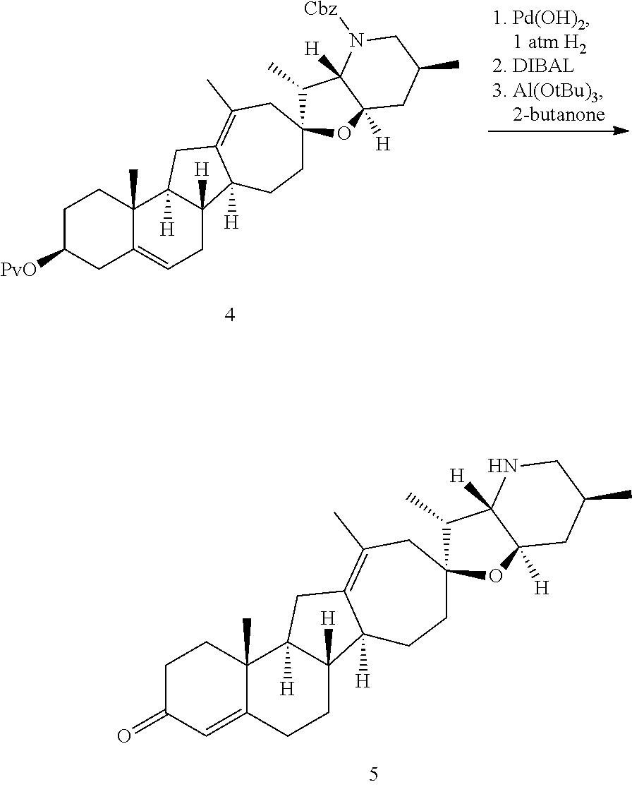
C1C([PvO])CC2=CCC3([H])C([H])(C2(C)C1)CC1=C(C)CC2(C(C)C4([H])C([H])(O2)CC(C)CN4[Cbz])CCC31[H].C1C(=O)C=C2C(C)(C1)C1([H])C([H])(CC2)C2([H])C(=C(C)CC3(C(C)C4([H])C([H])(O3)CC(C)CN4)CC2)C1
